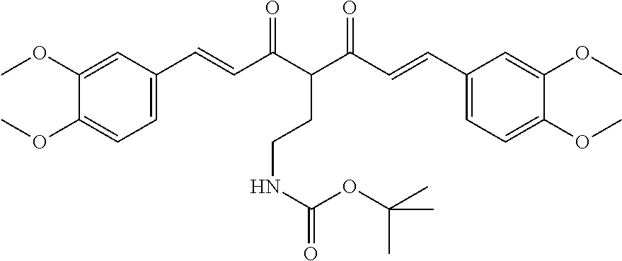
C1(OC)=CC=C(C=CC(C(C(=O)C=CC2=CC=C(OC)C(OC)=C2)CCNC(=O)OC(C)(C)C)=O)C=C1OC
